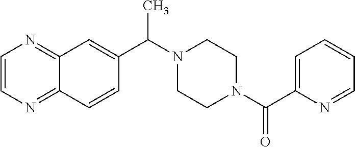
N1(C(C2=CC3=NC=CN=C3C=C2)C)CCN(C(C2=CC=CC=N2)=O)CC1
